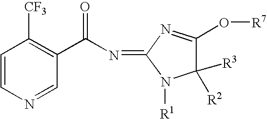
C1=CN=CC(C(N=C2N([R1])C([R3])([R2])C(O[R7])=N2)=O)=C1[CF3]
